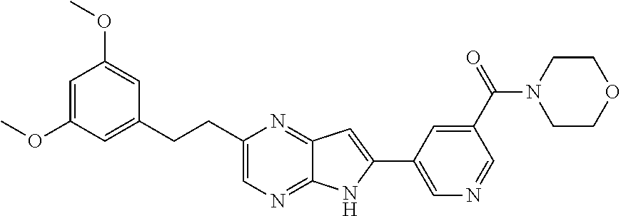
C1=C(OC)C=C(CCC2=CN=C3C(=N2)C=C(C2=CN=CC(C(N4CCOCC4)=O)=C2)N3)C=C1OC
